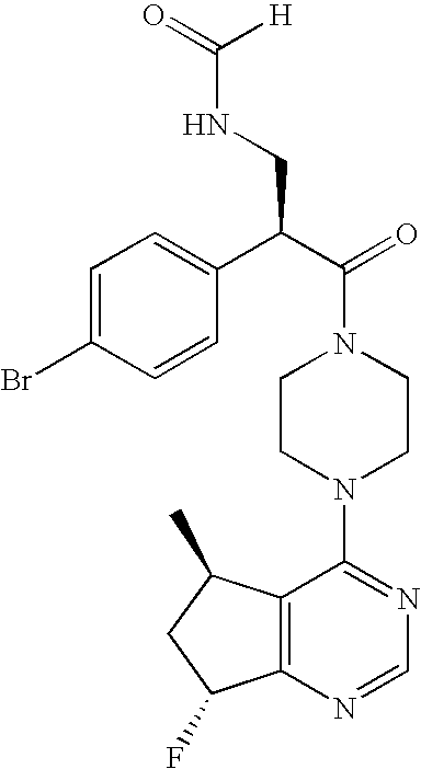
C1(C(C(=O)N2CCN(C3=NC=NC4=C3C(C)CC4F)CC2)CNC(=O)[H])=CC=C(Br)C=C1
